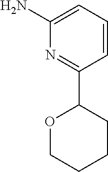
C1=CC=C(N)N=C1C1OCCCC1
